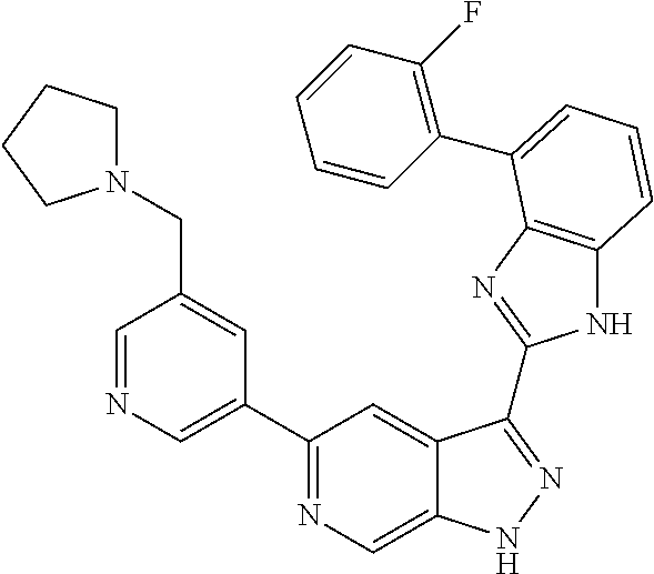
C1=NC=C(C2=NC=C3C(=C2)C(C2=NC4=C(N2)C=CC=C4C2=C(F)C=CC=C2)=NN3)C=C1CN1CCCC1
